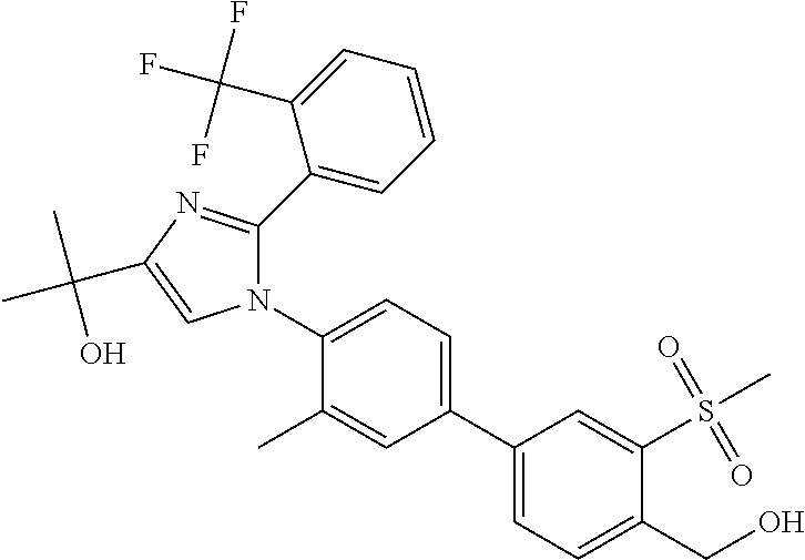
C1(N2C(C3=CC=CC=C3C(F)(F)F)=NC(C(C)(O)C)=C2)=CC=C(C2=CC=C(CO)C(S(C)(=O)=O)=C2)C=C1C
